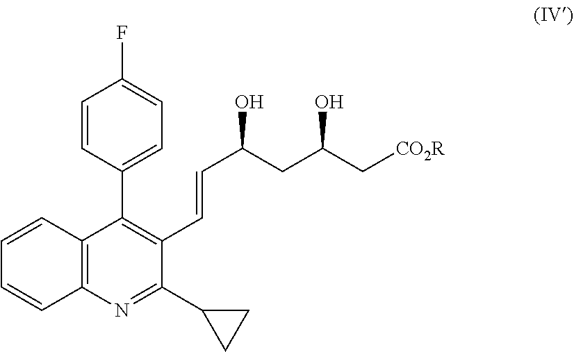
C(C(CC(C[CO2R])O)O)=CC1=C(C2=CC=C(F)C=C2)C2=C(N=C1C1CC1)C=CC=C2
